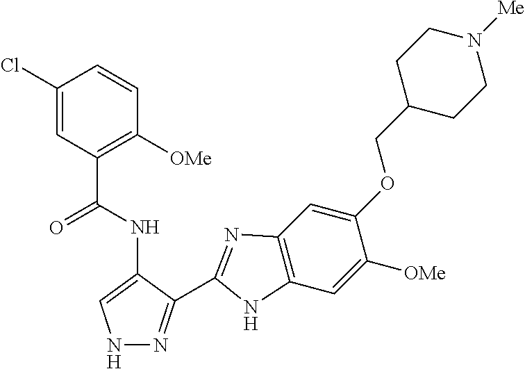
C12=C(C=C([OMe])C(OCC3CCN([Me])CC3)=C1)NC(C1=NNC=C1NC(=O)C1=C([OMe])C=CC(Cl)=C1)=N2
